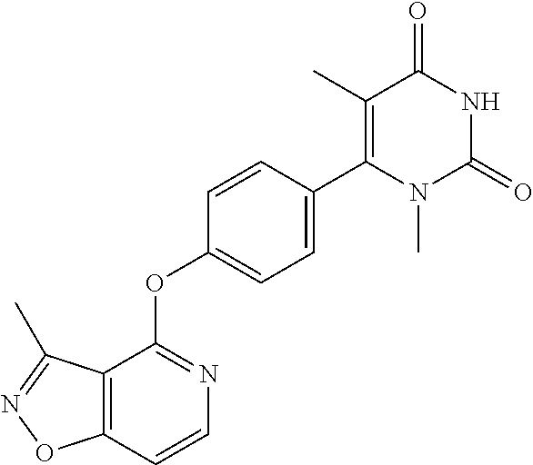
C12=C(C(C)=NO1)C(OC1=CC=C(C3=C(C)C(=O)NC(=O)N3C)C=C1)=NC=C2
